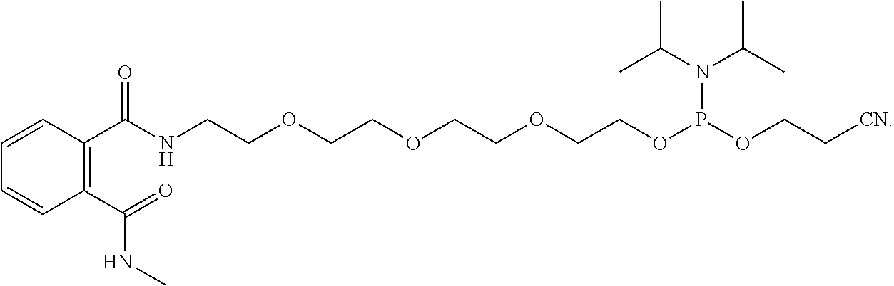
C1=CC(C(NCCOCCOCCOCCOP(OCC[CN])N(C(C)C)C(C)C)=O)=C(C(=O)NC)C=C1
